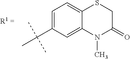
C1=C(C(C)(C)C)C=C2C(=C1)SCC(=O)N2C
